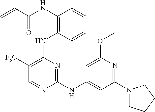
N(C1=C(NC2=C([F3C])C=NC(NC3=CC(N4CCCC4)=NC(OC)=C3)=N2)C=CC=C1)C(C=C)=O
